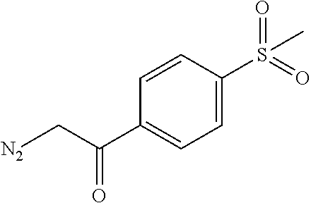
[N2]CC(C1=CC=C(S(=O)(=O)C)C=C1)=O
